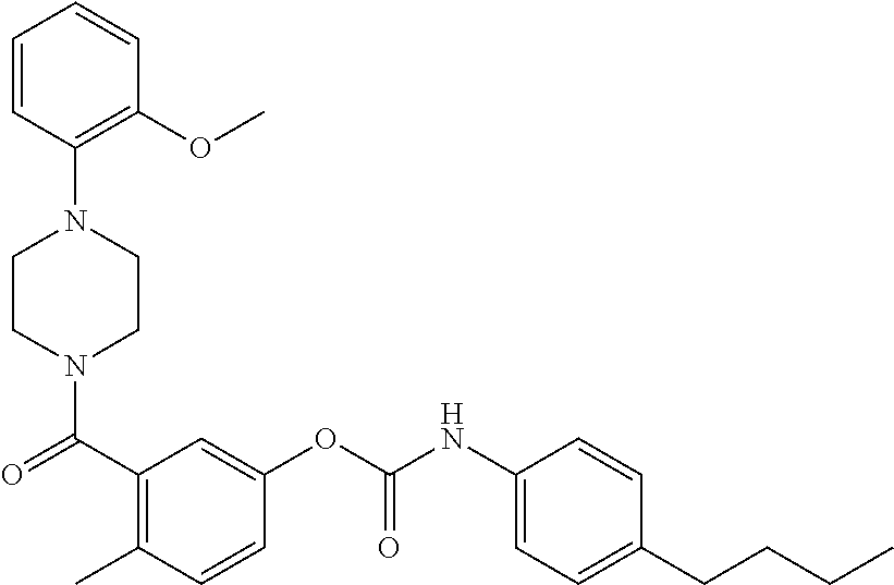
N1(C(C2=C(C)C=CC(OC(NC3=CC=C(CCCC)C=C3)=O)=C2)=O)CCN(C2=C(OC)C=CC=C2)CC1
